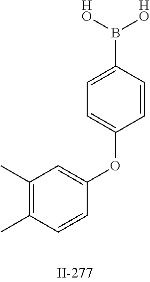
C1=C(B([HO])[HO])C=CC(OC2=CC(C)=C(C)C=C2)=C1
